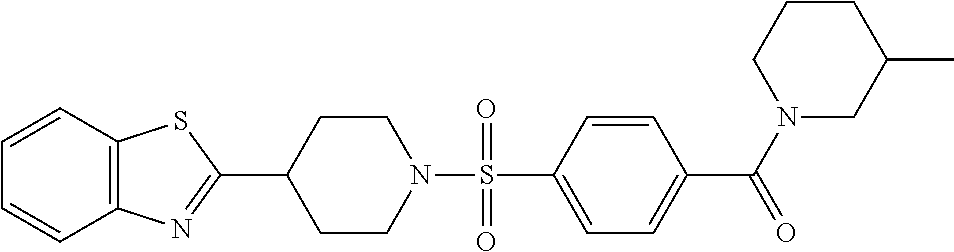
C1=CC2=C(C=C1)N=C(C1CCN(S(=O)(=O)C3=CC=C(C(N4CC(C)CCC4)=O)C=C3)CC1)S2
